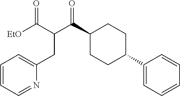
C1(C(C(CC2=CC=CC=N2)C(=O)[EtO])=O)CCC(C2=CC=CC=C2)CC1
